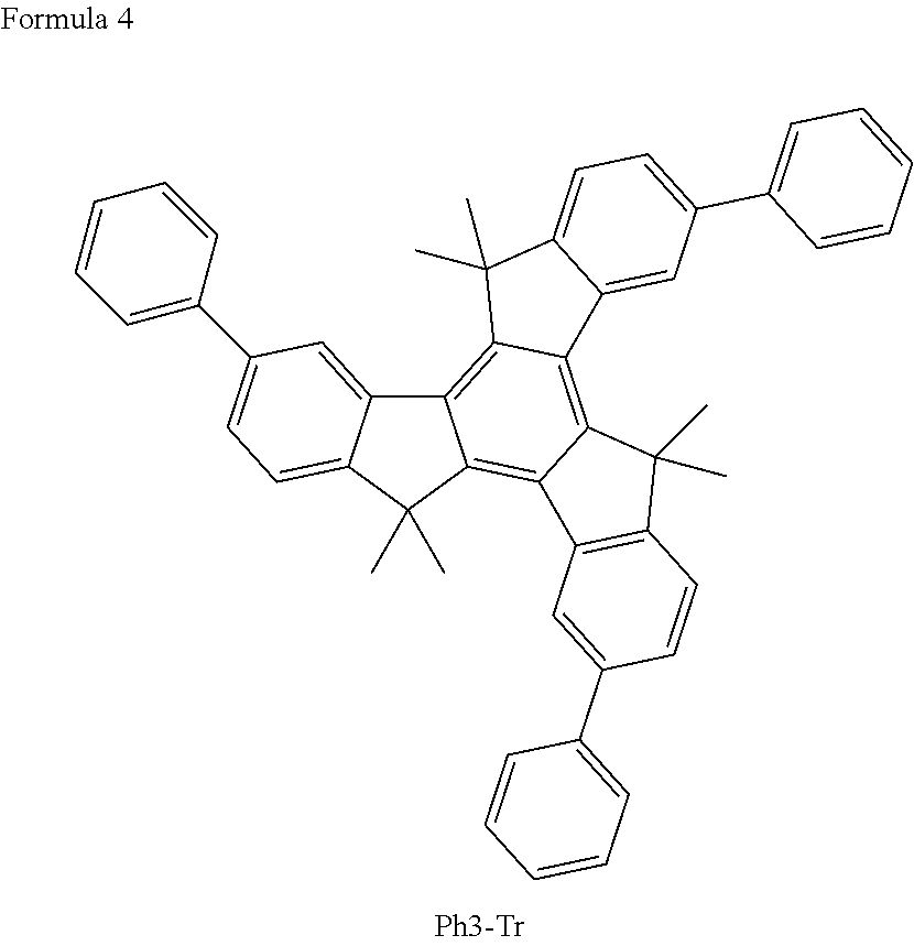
C12=C3C(=C4C(=C1C(C)(C)C1=CC=C(C5=CC=CC=C5)C=C21)C1=C(C4(C)C)C=CC(C2=CC=CC=C2)=C1)C1=CC(C2=CC=CC=C2)=CC=C1C3(C)C
